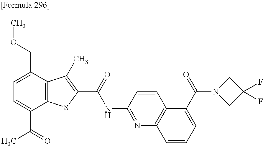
C1=C(C(=O)C)C2=C(C(COC)=C1)C(C)=C(C(=O)NC1=NC3=C(C=C1)C(C(N1CC(F)(F)C1)=O)=CC=C3)S2
